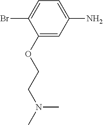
C1=C(Br)C(OCCN(C)C)=CC(N)=C1
